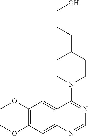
C1=NC2=CC(OC)=C(OC)C=C2C(N2CCC(CCCO)CC2)=N1
